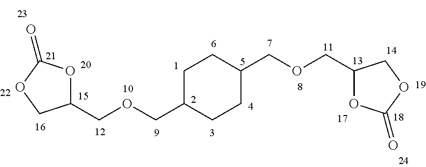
C1(COCC2CCC(COCC3OC(=O)OC3)CC2)OC(=O)OC1
